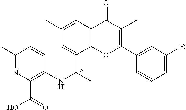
C1(C)=C(C2=CC(F)=CC=C2)OC2=C(C1=O)C=C(C)C=C2C(C)NC1=C(C(O)=O)N=C(C)C=C1
